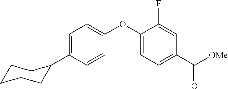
C1=C(C2CCCCC2)C=CC(OC2=CC=C(C([OMe])=O)C=C2F)=C1
